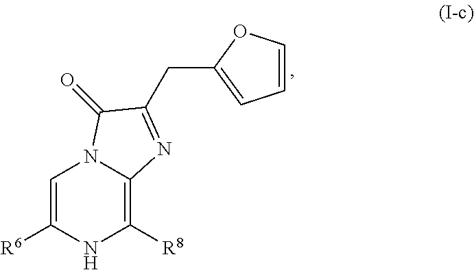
C1=C([R6])NC([R8])=C2N1C(=O)C(CC1=CC=CO1)=N2
